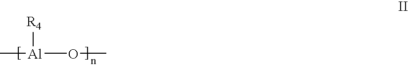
[Al](OC)(C)[R4]
